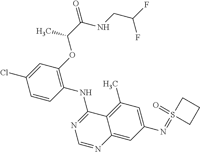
C1=CC(NC2=NC=NC3=CC(N=S4(=O)CCC4)=CC(C)=C23)=C(OC(C(NCC(F)F)=O)C)C=C1Cl
